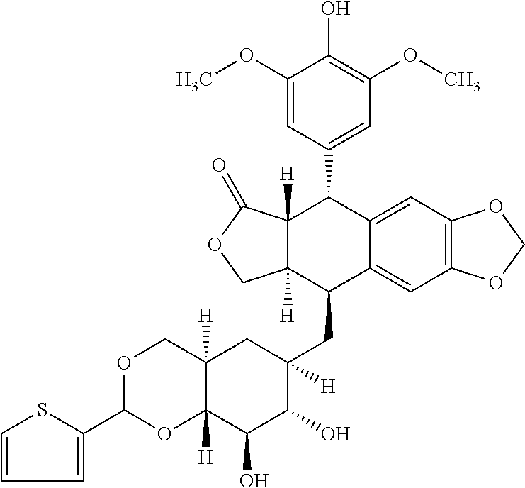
C1=C(C2OC3([H])C([H])(CO2)CC([H])(CC2C4=CC5=C(C=C4C(C4=CC(OC)=C(O)C(OC)=C4)C4([H])C2([H])COC4=O)OCO5)C(O)C3O)SC=C1
